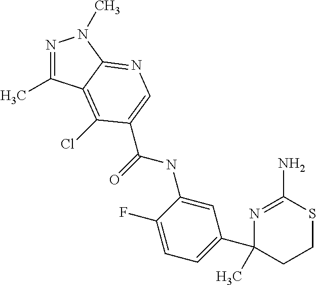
C(NC1=CC(C2(C)CCSC(N)=N2)=CC=C1F)(=O)C1=CN=C2C(=C1Cl)C(C)=NN2C
